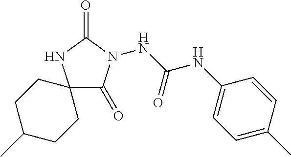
C12(C(=O)N(NC(NC3=CC=C(C)C=C3)=O)C(=O)N1)CCC(C)CC2
